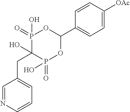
C1=NC=CC=C1CC1(O)P(=O)(O)OC(C2=CC=C([OAc])C=C2)OP1(=O)O
